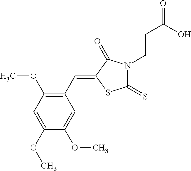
C1=C(OC)C(OC)=CC(C=C2SC(=S)N(CCC(O)=O)C2=O)=C1OC
